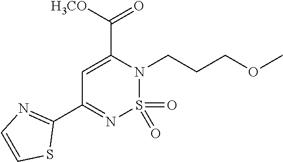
C1(C2=NC=CS2)=NS(=O)(=O)N(CCCOC)C(C([H3CO])=O)=C1
